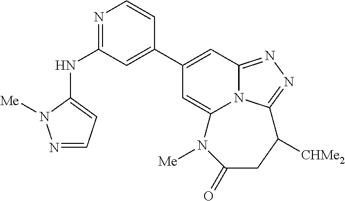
N1=C(NC2=CC=NN2[Me])C=C(C2=CC3=NN=C4N3C(=C2)N([Me])C(=O)CC4[CHMe2])C=C1
